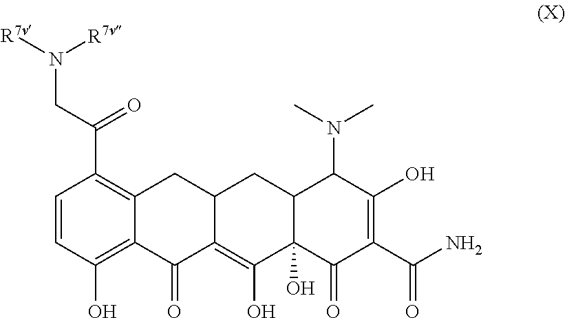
C(C(C1=C2C(=C(O)C=C1)C(=O)C1=C(O)C3(O)C(CC1C2)C(N(C)C)C(O)=C(C(N)=O)C3=O)=O)N([R7v])[R7v]
